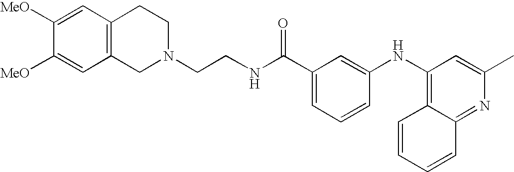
C12=C(C=C([MeO])C([MeO])=C1)CCN(CCNC(C1=CC=CC(NC3=C4C(=NC(C)=C3)C=CC=C4)=C1)=O)C2
